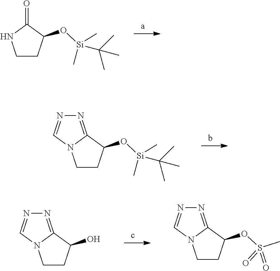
[Si](OC1CCNC1=O)(C(C)(C)C)(C)C.[Si](OC1CCN2C1=NN=C2)(C(C)(C)C)(C)C.S(=O)(=O)(OC1C2=NN=CN2CC1)C.OC1CCN2C1=NN=C2
